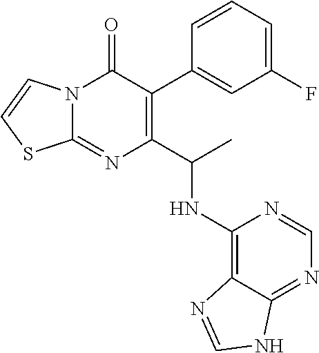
N12C(=NC(C(C)NC3=C4C(=NC=N3)NC=N4)=C(C3=CC(F)=CC=C3)C1=O)SC=C2
